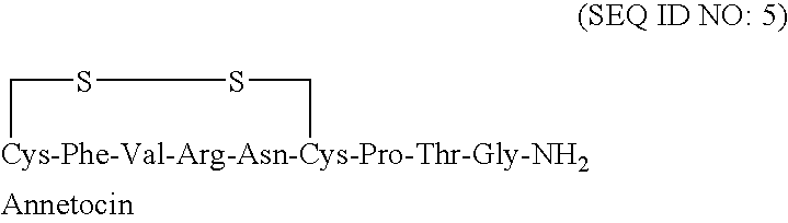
[Cys-Phe-Val-Arg-Asn-Cys-Pro-Thr-Gly-NH2]1CSSC1
